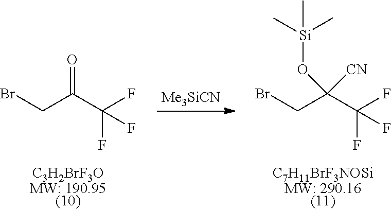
[Me3SiCN].[C3H2BrF3OMW: 190.95(10)].O=C(CBr)C(F)(F)F.[C7H11BrF3NOSiMW: 290.16(11)].C(CBr)(C(F)(F)F)([CN])O[Si](C)(C)C
